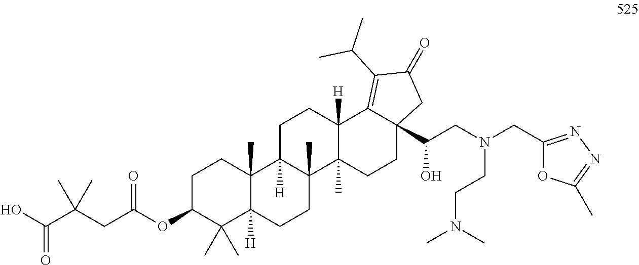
C1C(OC(CC(C(O)=O)(C)C)=O)C(C)(C)C2([H])C(C)(C1)C1([H])C(C)(CC2)C2(C)C([H])(CC1)C1=C(C(C)C)C(=O)CC1(C(CN(CC1=NN=C(C)O1)CCN(C)C)O)CC2
